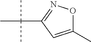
C(C)(C)(C)C1=NOC(C)=C1
